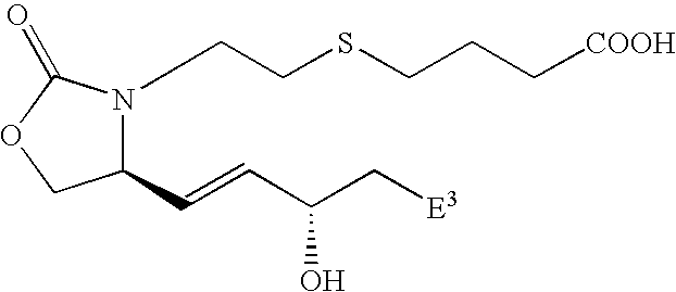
C(SCCN1C(C=CC(C[E3])O)COC1=O)CC[COOH]
